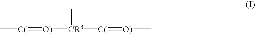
C[C(]=[O)][CR3](C)[C(]=[O)]C
